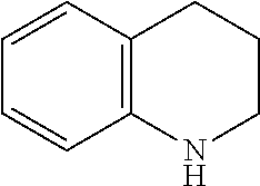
C1=CC=CC2=C1CCCN2
